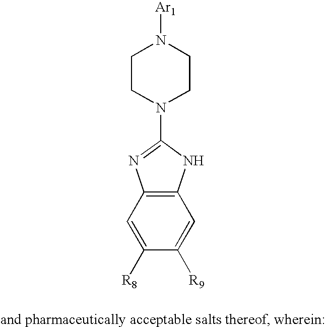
C1CN(C2=NC3=C(N2)C=C([R9])C([R8])=C3)CCN1[Ar1]
